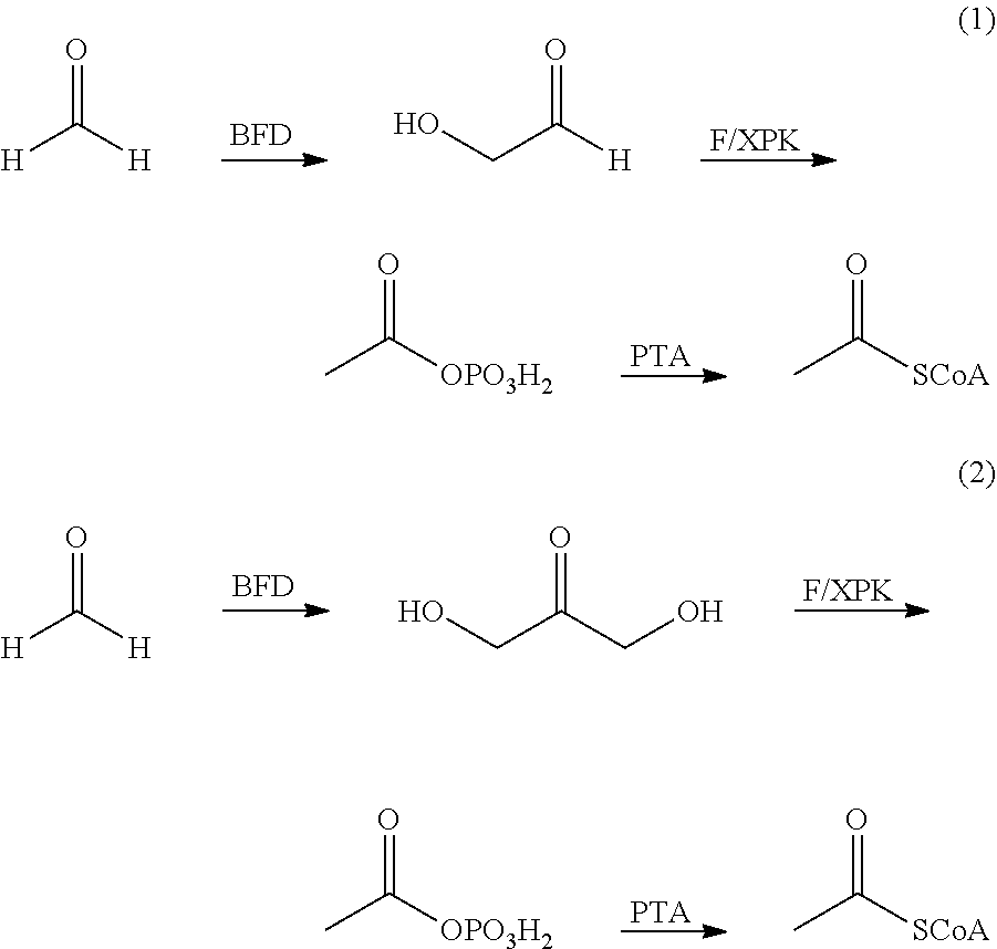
[BFD].[F/XPK].[H]C([H])=O.C(C([H])=O)O.[PTA].CC([OPO3H2])=O.CC([SCoA])=O.[BFD].[F/XPK].[H]C([H])=O.C(C(CO)=O)O.[PTA].CC([OPO3H2])=O.CC([SCoA])=O
